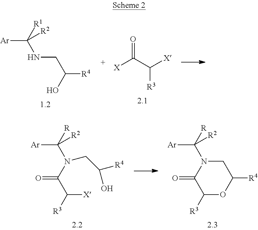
[Ar]C([R1])(NCC([R4])O)[R2].O=C(C([X])[R3])[X].C1N(C([R])([Ar])[R2])C(=O)C([R3])OC1[R4].N(C([R])([Ar])[R2])(C(C([X])[R3])=O)CC([R4])O
